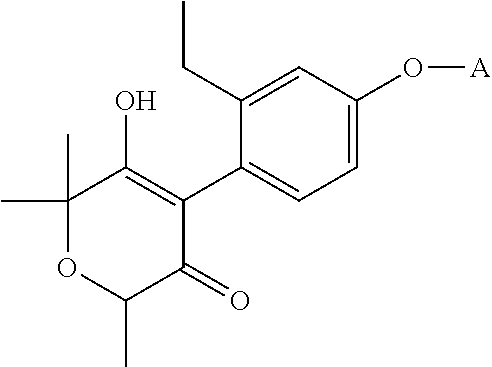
C1(C2=C(O)C(C)(C)OC(C)C2=O)=CC=C(O[A])C=C1CC
